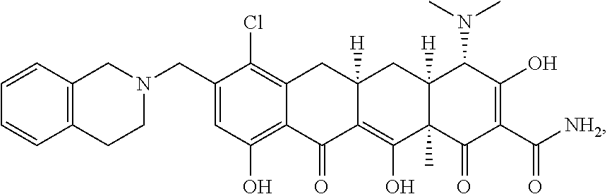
C1(CN2CCC3=C(C2)C=CC=C3)=CC(O)=C2C(=C1Cl)CC1([H])C(=C(O)C3(C)C([H])(C1)C(N(C)C)C(O)=C(C([NH2])=O)C3=O)C2=O
